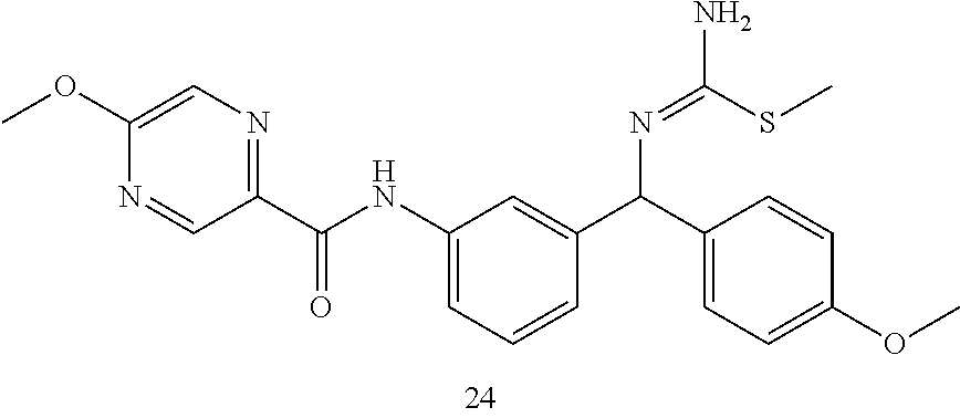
C1(NC(=O)C2=NC=C(OC)N=C2)=CC=CC(C(C2=CC=C(OC)C=C2)N=C(SC)N)=C1
